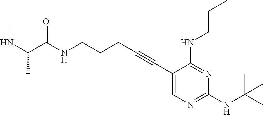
N(CCCC#CC1=CN=C(NC(C)(C)C)N=C1NCCC)C(=O)C(NC)C
